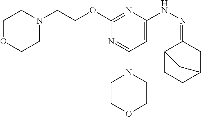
O(C1=NC(NN=C2CC3CCC2C3)=CC(N2CCOCC2)=N1)CCN1CCOCC1
